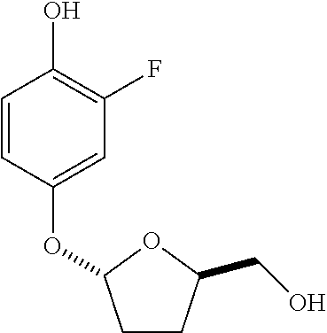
C1=CC(OC2CCC(CO)O2)=CC(F)=C1O
